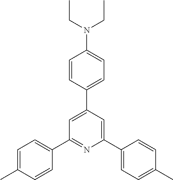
C1=C(C)C=CC(C2=NC(C3=CC=C(C)C=C3)=CC(C3=CC=C(N(CC)CC)C=C3)=C2)=C1
